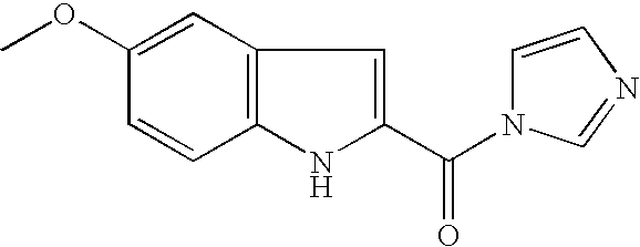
C12=C(NC(C(N3C=CN=C3)=O)=C1)C=CC(OC)=C2
